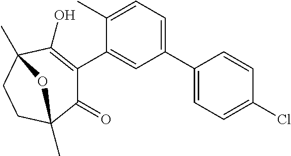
C1(C2=CC=C(C)C(C3=C(O)C4(C)CCC(C)(C3=O)O4)=C2)=CC=C(Cl)C=C1
